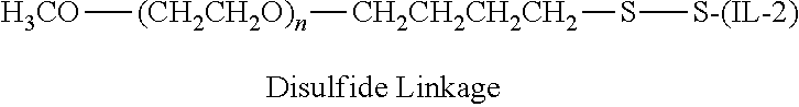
[H3CO][(CH2CH2O)n][CH2CH2CH2CH2]S[S-(IL-2)]
